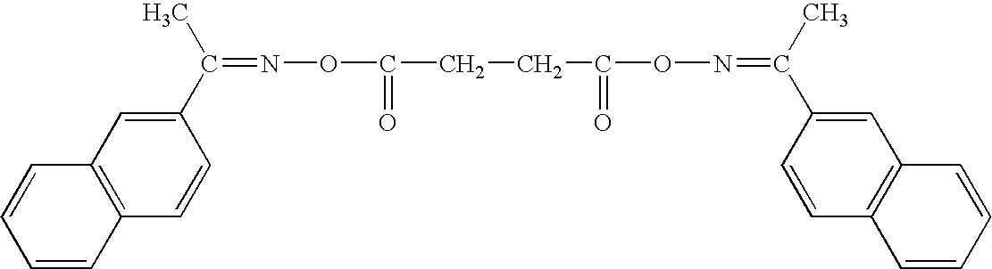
C12=C(C=CC(C(C)=NOC(CCC(ON=C(C)C3=CC4=C(C=C3)C=CC=C4)=O)=O)=C1)C=CC=C2
